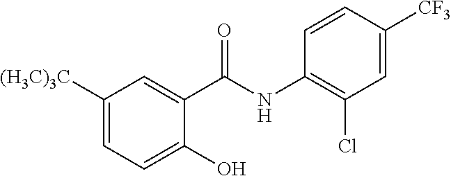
C1(O)=CC=C([(H3C)3C])C=C1C(NC1=C(Cl)C=C([CF3])C=C1)=O
